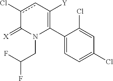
C1(C2=C([Y])cc(Cl)C(=[X])N2CC(F)F)=CC=C(Cl)C=C1Cl
